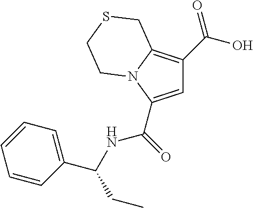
C1=C(C(=O)NC(C2=CC=CC=C2)CC)N2C(=C1C(O)=O)CSCC2
